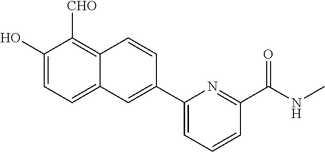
C1(O)=CC=C2C(=C1[CHO])C=CC(C1=CC=CC(C(=O)NC)=N1)=C2
